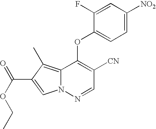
C1=C(F)C(OC2=C([CN])C=NN3C2=C(C)C(C(OCC)=O)=C3)=CC=C1[NO2]
